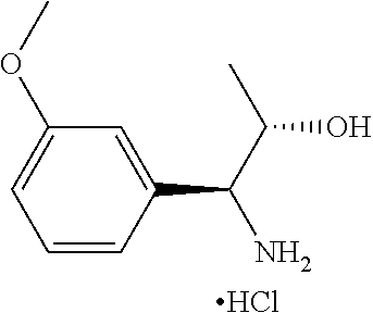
C1=C(OC)C=C(C(C(C)O)N)C=C1.Cl
